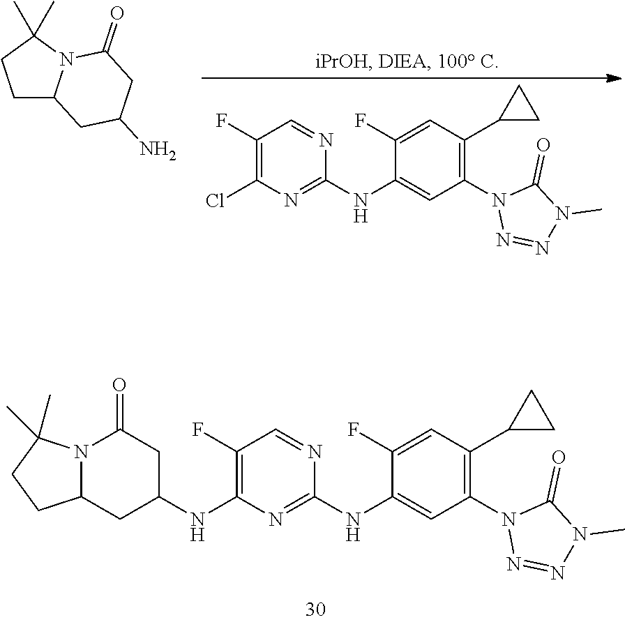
C1C2N(C(C)(C)C1)C(=O)CC(N)C2.C1(F)=C(Cl)N=C(NC2=CC(N3N=NN(C)C3=O)=C(C3CC3)C=C2F)N=C1.C1(F)=C(NC2CC(=O)N3C(C2)CCC3(C)C)N=C(NC2=CC(N3N=NN(C)C3=O)=C(C3CC3)C=C2F)N=C1
